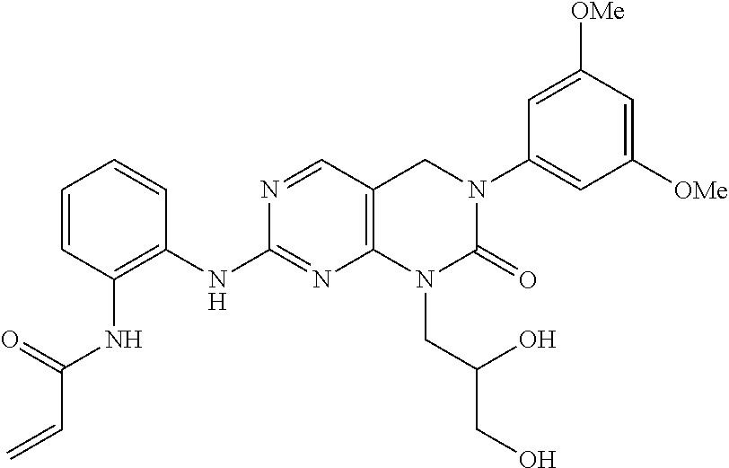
N(C1=NC2=C(C=N1)CN(C1=CC([OMe])=CC([OMe])=C1)C(=O)N2CC(CO)O)C1=C(NC(=O)C=C)C=CC=C1
